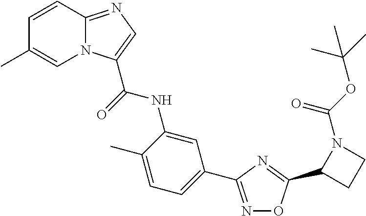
C1=CC2=NC=C(C(=O)NC3=CC(C4=NOC(C5CCN5C(OC(C)(C)C)=O)=N4)=CC=C3C)N2C=C1C
